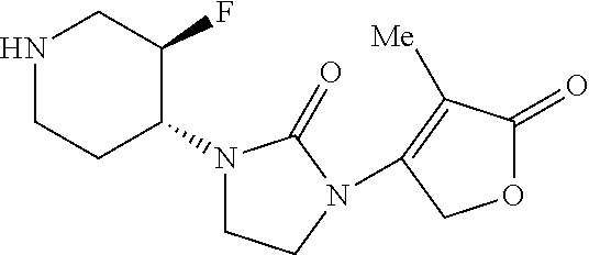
N1CCC(N2CCN(C3=C([Me])C(=O)OC3)C2=O)C(F)C1
